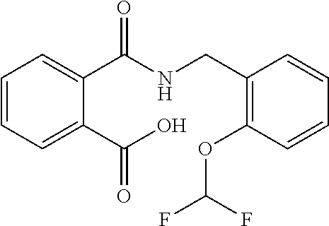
C1=CC=C(C(=O)O)C(C(=O)NCC2=C(OC(F)F)C=CC=C2)=C1
